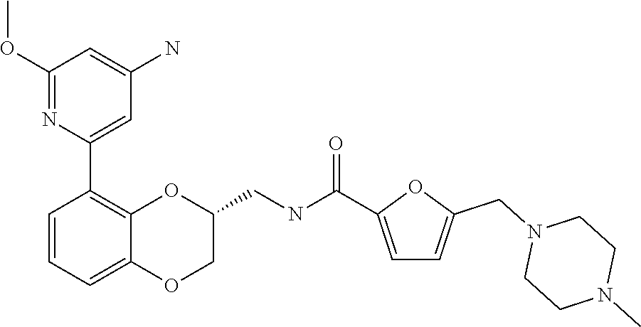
C1(OC)=NC(C2=C3C(=CC=C2)OCC(CNC(=O)C2=CC=C(CN4CCN(C)CC4)O2)O3)=CC(N)=C1
